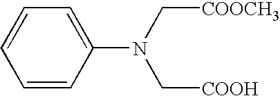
C1=CC=CC(N(C[COOH])C[COOCH3])=C1
